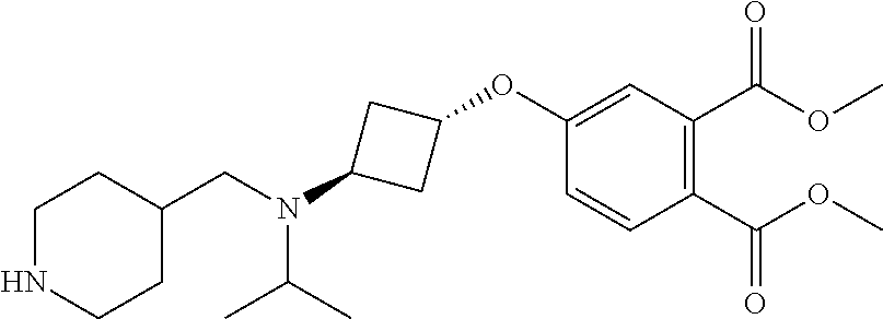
C1(OC2CC(N(CC3CCNCC3)C(C)C)C2)=CC(C(OC)=O)=C(C(OC)=O)C=C1
